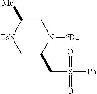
C1C([Me])[TsN]CC(CS([Ph])(=O)=O)N1[nBu]
